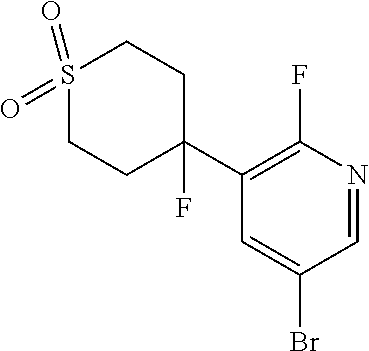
S1(=O)(=O)CCC(F)(C2=C(F)N=CC(Br)=C2)CC1
